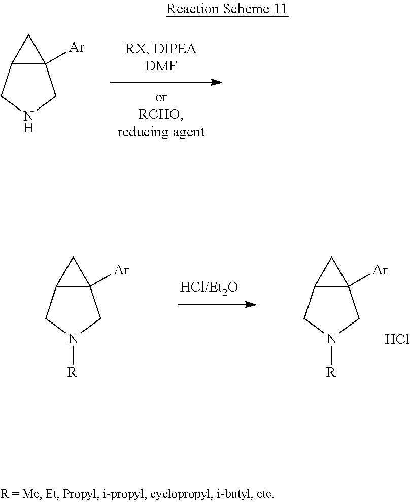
C12([Ar])C(CNC1)C2.C12([Ar])C(CN([R])C1)C2.Cl.C12([Ar])C(CN([R])C1)C2
